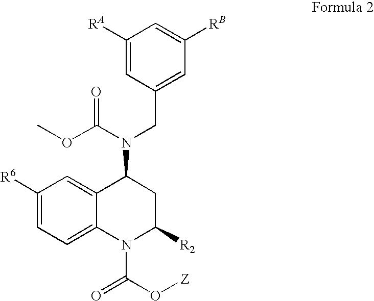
C1([R6])=CC=C2C(=C1)C(N(C(OC)=O)CC1=CC([RB])=CC([RA])=C1)CC([R2])N2C(O[Z])=O
